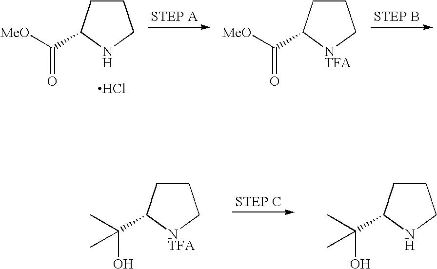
C1CC(C([MeO])=O)NC1.Cl.C1CC(C([MeO])=O)[NTFA]C1.C1CC(C(C)(O)C)NC1.C1CC(C(C)(O)C)[NTFA]C1
